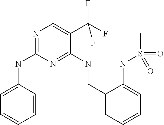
C1=CC(NC2=NC=C(C(F)(F)F)C(NCC3=CC=CC=C3NS(C)(=O)=O)=N2)=CC=C1
